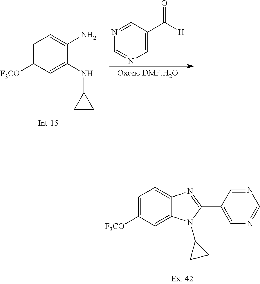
C1=C([F3CO])C=C(NC2CC2)C(N)=C1.N1=CC(C([H])=O)=CN=C1.C1=C([F3CO])C=C2C(=C1)N=C(C1=CN=CN=C1)N2C1CC1
